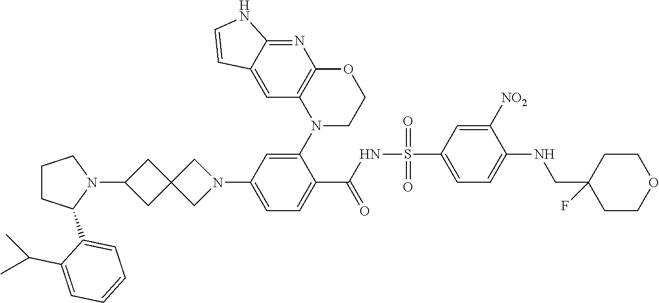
N1(C2CC3(C2)CN(C2=CC=C(C(NS(=O)(=O)C4=CC=C(NCC5(F)CCOCC5)C([NO2])=C4)=O)C(N4CCOC5=C4C=C4C(=N5)NC=C4)=C2)C3)CCCC1C1=CC=CC=C1C(C)C
